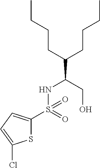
S1C(S(=O)(NC(C(CCCC)CCCC)CO)=O)=CC=C1Cl
